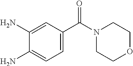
C1(N)=CC(C(N2CCOCC2)=O)=CC=C1N
